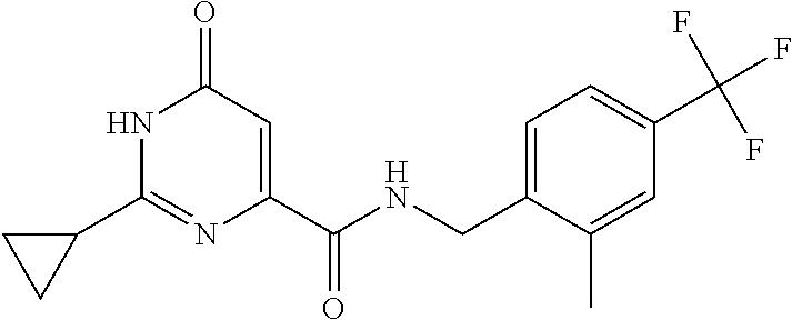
C1(=O)C=C(C(NCC2=CC=C(C(F)(F)F)C=C2C)=O)N=C(C2CC2)N1
